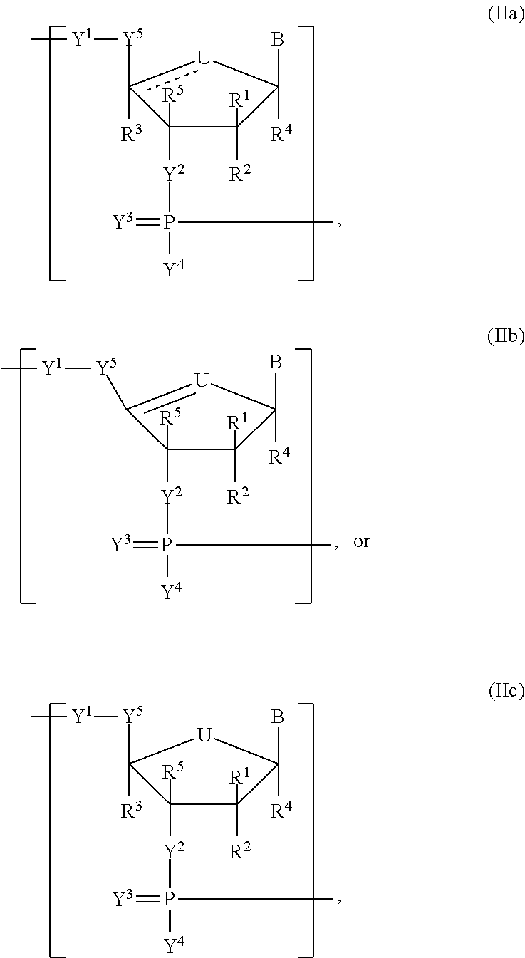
C1([Y2]P(=[Y3])([Y4])C)([R5])c([Y5][Y1]C)([R3])[U]C([R4])(B)C1([R2])[R1].C1([Y2]P(=[Y3])([Y4])C)([R5])C([Y5][Y1]C)=[U]C([R4])(B)C1([R2])[R1].C1([Y2]P(=[Y3])([Y4])C)([R5])C([Y5][Y1]C)([R3])[U]C([R4])(B)C1([R2])[R1]
